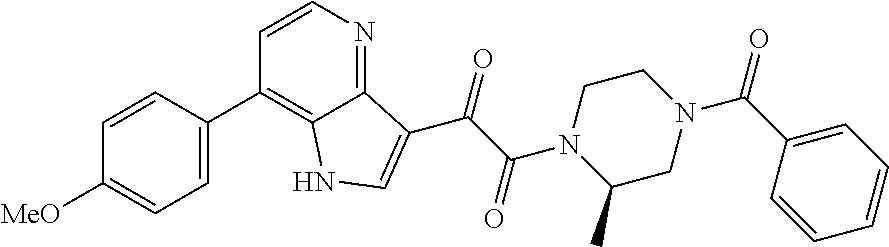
C1([MeO])=CC=C(C2=C3C(=NC=C2)C(C(C(=O)N2CCN(C(C4=CC=CC=C4)=O)CC2C)=O)=CN3)C=C1
